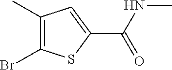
C1(C)=C(Br)SC(C(NC)=O)=C1
